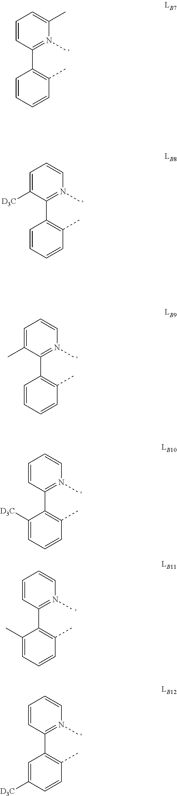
C1=CC(C2=C(C)C=CC=C2)=N(C)C(C)=C1.C1=C([D3C])C(C2=C(C)C=CC=C2)=N(C)C=C1.C1=C(C)C(C2=C(C)C=CC=C2)=N(C)C=C1.C1=CC(C2=C(C)C=CC=C2[D3C])=N(C)C=C1.C1=CC(C2=C(C)C=CC([D3C])=C2)=N(C)C=C1.C1=CC(C2=C(C)C=CC=C2C)=N(C)C=C1
